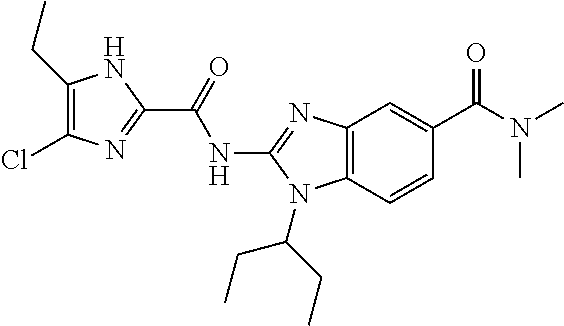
C1(CC)=C(Cl)N=C(C(=O)NC2=NC3=C(N2C(CC)CC)C=CC(C(N(C)C)=O)=C3)N1
